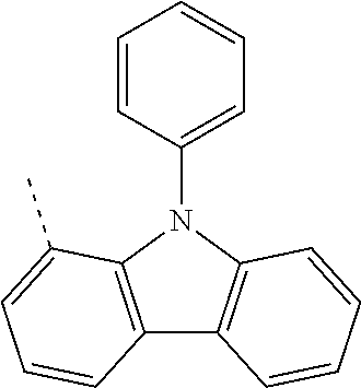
C12=C(N(C3=CC=CC=C3)C3=C1C=CC=C3)C(C)=CC=C2
